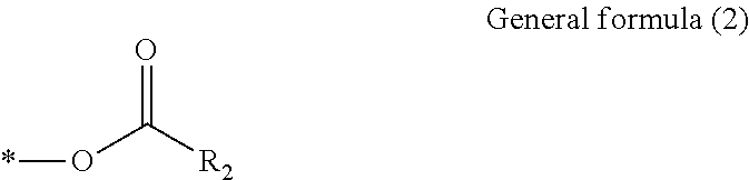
O(C([R2])=O)*
